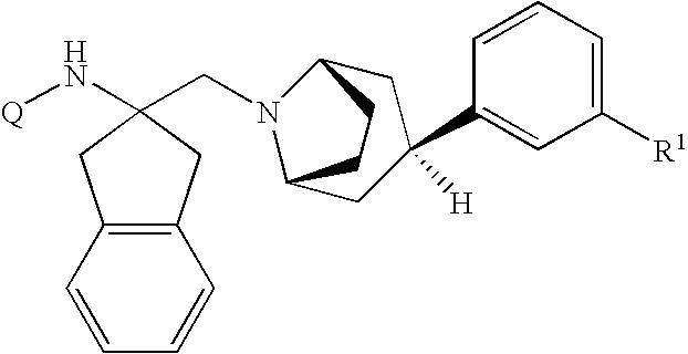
N(C1(CN2C3CC(C4=CC([R1])=CC=C4)([H])CC2CC3)CC2=C(C1)C=CC=C2)[Q]
